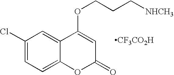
C1(Cl)=CC=C2C(=C1)C(OCCC[NHCH3])=CC(=O)O2.[CF3CO2H]
